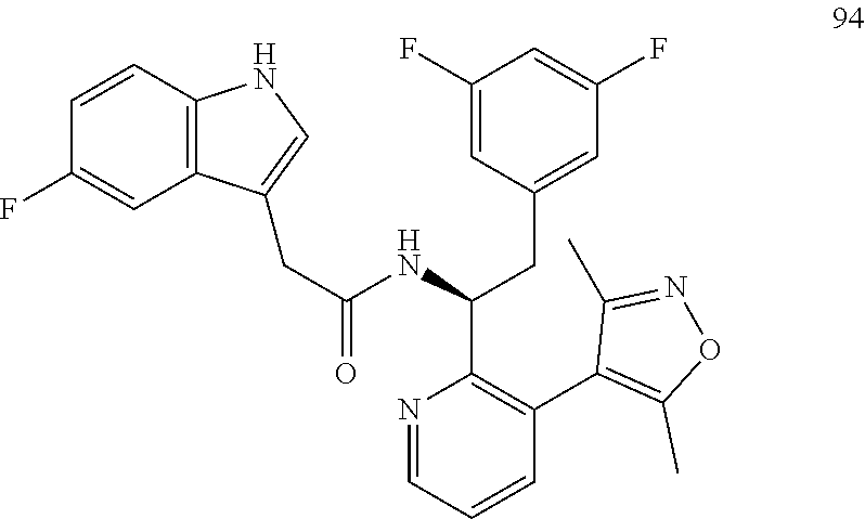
N1=CC=CC(C2=C(C)ON=C2C)=C1C(NC(CC1=CNC2=C1C=C(F)C=C2)=O)CC1=CC(F)=CC(F)=C1
